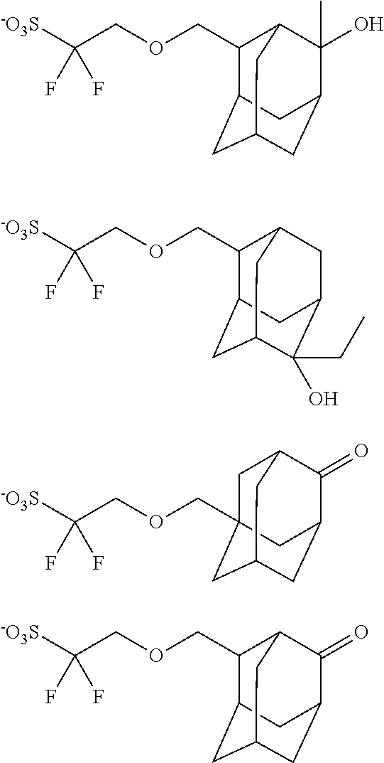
C12C(C)(O)C3CC(CC(C1)C3COCC([-O3S])(F)F)C2.C12CC3CC(CC(C1)C3COCC([-O3S])(F)F)C2(CC)O.C12C(=O)C3CC(CC(COCC([-O3S])(F)F)(C1)C3)C2.C12C(=O)C3CC(CC(C1)C3COCC([-O3S])(F)F)C2
